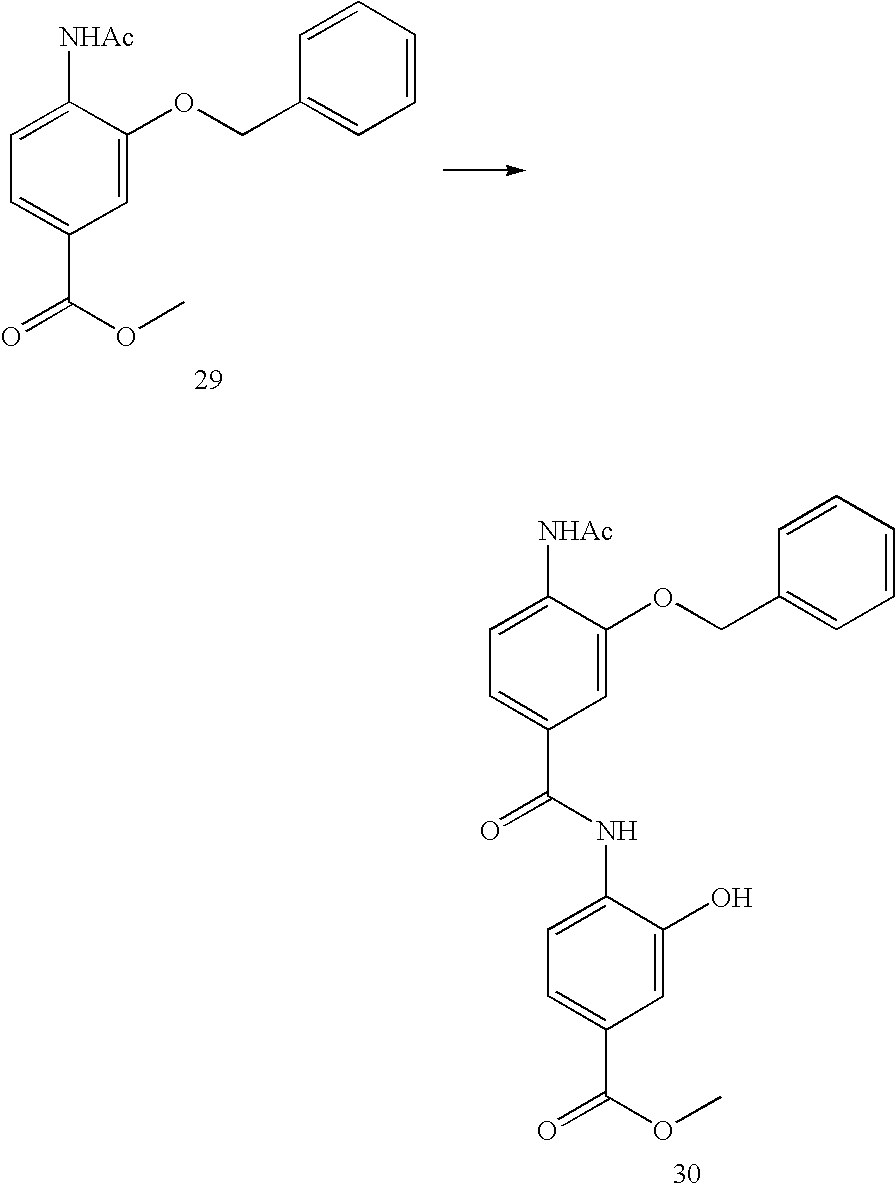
C1=C([NHAc])C(OCC2=CC=CC=C2)=CC(C(=O)OC)=C1.C1=C([NHAc])C(OCC2=CC=CC=C2)=CC(C(=O)NC2=CC=C(C(OC)=O)C=C2O)=C1
